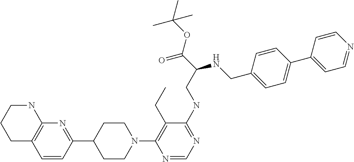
N1(C2=C(CC)C(NCC(C(=O)OC(C)(C)C)NCC3=CC=C(C4=CC=NC=C4)C=C3)=NC=N2)CCC(C2=NC3=C(C=C2)CCCN3)CC1
